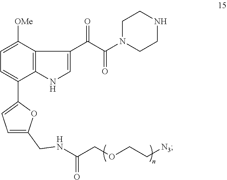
C1=C(C2=CC=C(CNC(COCC[N3])=O)O2)C2=C(C([OMe])=C1)C(C(C(N1CCNCC1)=O)=O)=CN2
